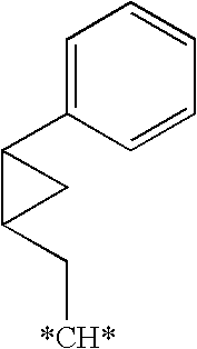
C1=C(C2C(C[*CH*])C2)C=CC=C1
